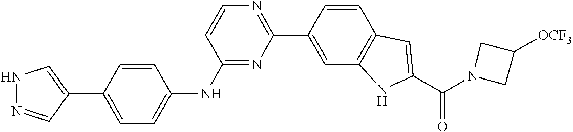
C1=C(C2=CNN=C2)C=CC(NC2=NC(C3=CC4=C(C=C3)C=C(C(N3CC([OCF3])C3)=O)N4)=NC=C2)=C1
